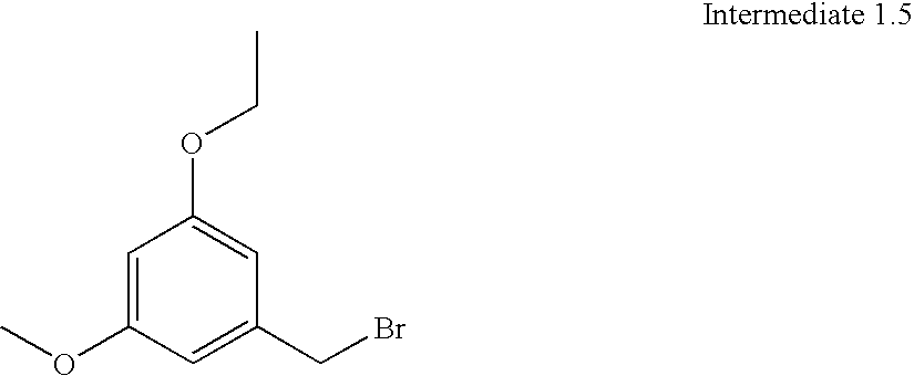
C1=C(OC)C=C(CBr)C=C1OCC
